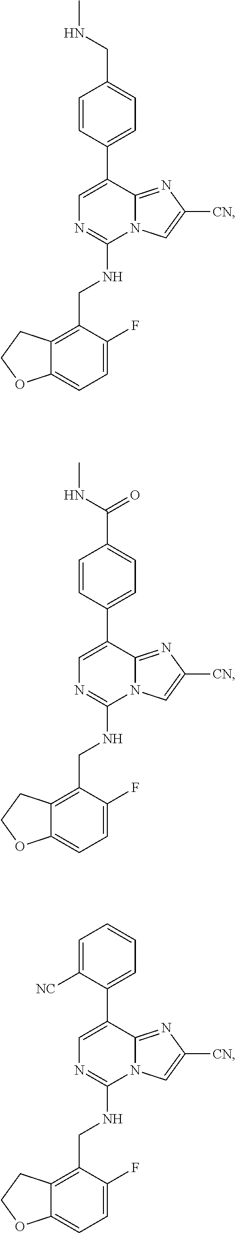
C1=C(F)C(CNC2=NC=C(C3=CC=C(CNC)C=C3)C3=NC([CN])=CN23)=C2C(=C1)OCC2.C1=C(F)C(CNC2=NC=C(C3=CC=C(C(NC)=O)C=C3)C3=NC([CN])=CN23)=C2C(=C1)OCC2.C1=C(F)C(CNC2=NC=C(C3=CC=CC=C3[NC])C3=NC([CN])=CN23)=C2C(=C1)OCC2
